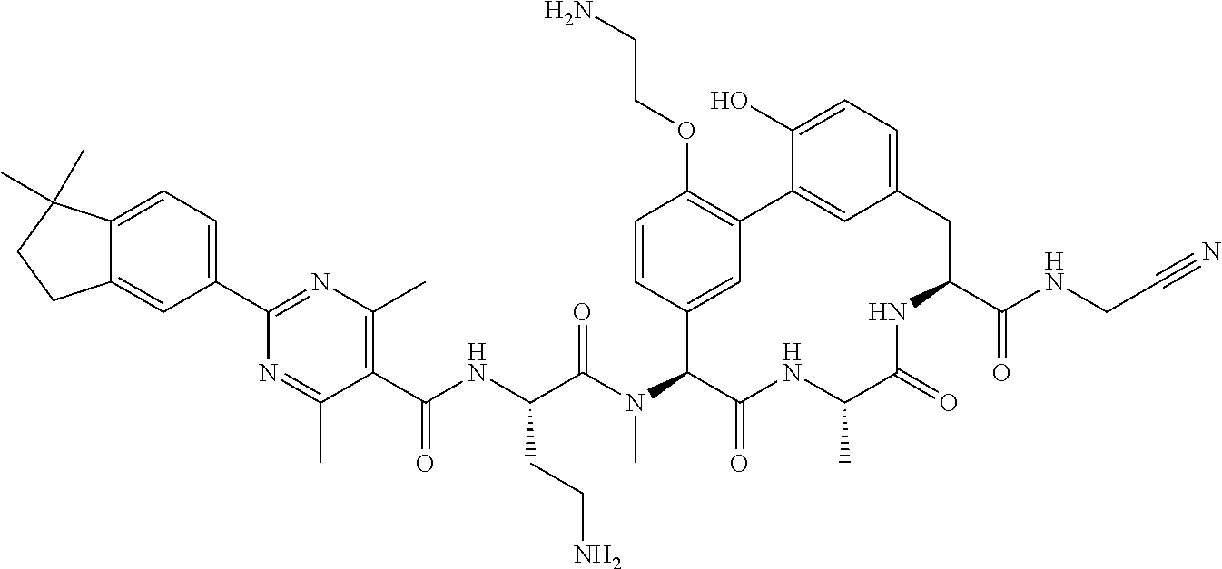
C1(C(NC(C(N(C2C(=O)NC(C)C(=O)NC(C(NCC#N)=O)CC3=CC=C(O)C(=C3)C3=C(OCCN)C=CC2=C3)C)=O)CCN)=O)=C(C)N=C(C2=CC=C3C(=C2)CCC3(C)C)N=C1C
